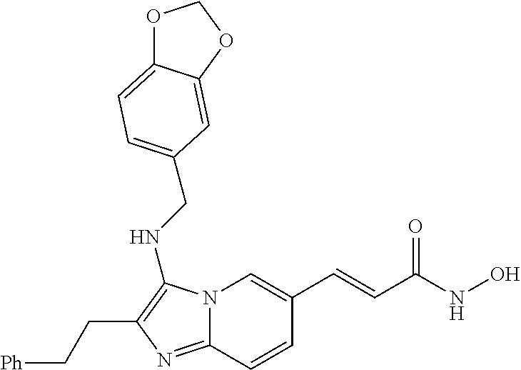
N12C(=NC(CC[Ph])=C1NCC1=CC=C3OCOC3=C1)C=CC(C=CC(NO)=O)=C2
